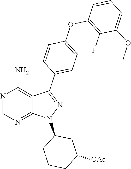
N1(C2CCCC([OAc])C2)N=C(C2=CC=C(OC3=C(F)C(OC)=CC=C3)C=C2)C2=C(N)N=CN=C12
